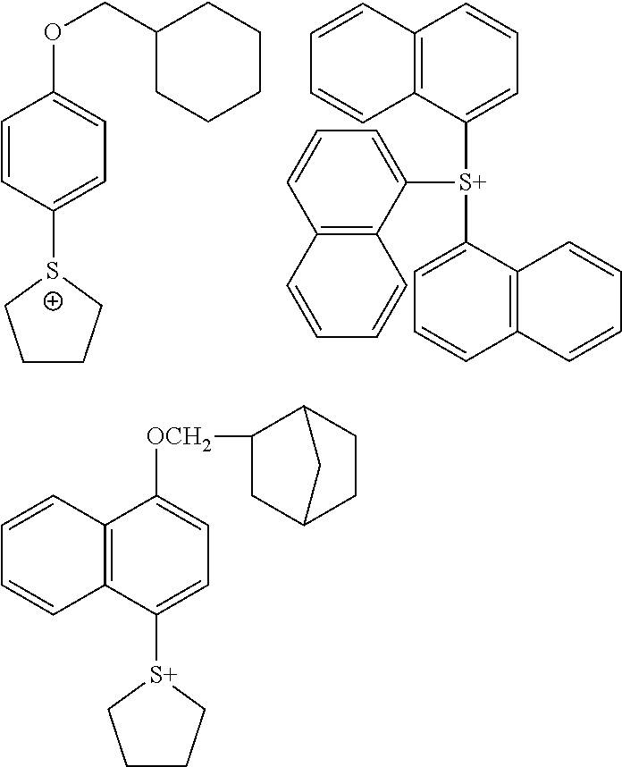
C1=CC(OCC2CCCCC2)=CC=C1[S+]1CCCC1.C12=C(C=CC=C1)C([S+](C1=CC=CC3=C1C=CC=C3)C1=CC=CC3=C1C=CC=C3)=CC=C2.C1=CC2=C(C=C1)C([S+]1CCCC1)=CC=C2[OCH2]C1CC2CCC1C2
